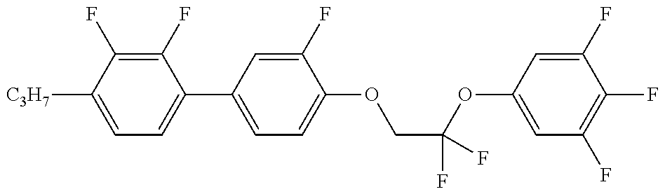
C1=C([C3H7])C(F)=C(F)C(C2=CC=C(OCC(OC3=CC(F)=C(F)C(F)=C3)(F)F)C(F)=C2)=C1
